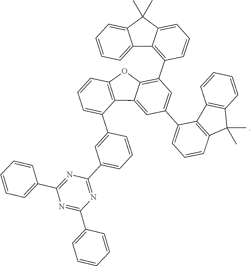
N1=C(C2=CC=CC(C3=CC=CC4=C3C3=CC(C5=CC=CC6=C5C5=C(C6(C)C)C=CC=C5)=CC(C5=C6C(=CC=C5)C(C)(C)C5=CC=CC=C65)=C3O4)=C2)N=C(C2=CC=CC=C2)N=C1C1=CC=CC=C1
